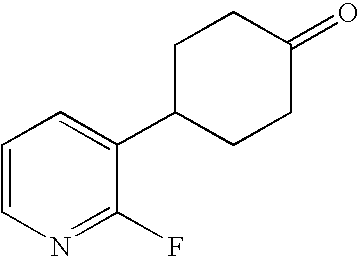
C1=CN=C(F)C(C2CCC(=O)CC2)=C1
